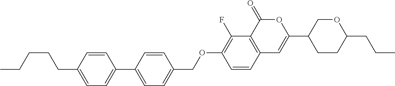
C12=C(C(=O)OC(C3CCC(CCC)OC3)=C1)C(F)=C(OCC1=CC=C(C3=CC=C(CCCCC)C=C3)C=C1)C=C2
